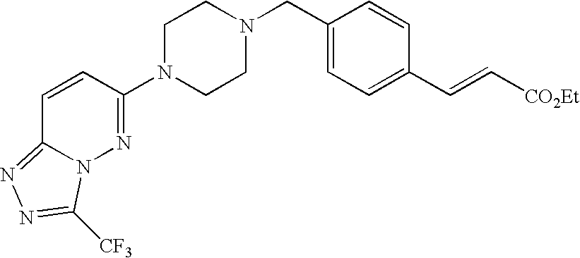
C1N(C2=NN3C(=NN=C3[CF3])C=C2)CCN(CC2=CC=C(C=C[CO2Et])C=C2)C1
